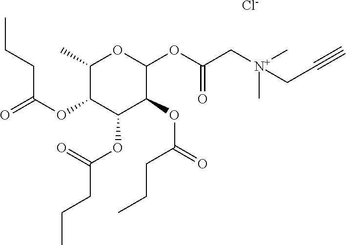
C(C[N+](C)(C)CC(OC1OC(C)C(OC(=O)CCC)C(OC(CCC)=O)C1OC(CCC)=O)=O)#C.[Cl-]
